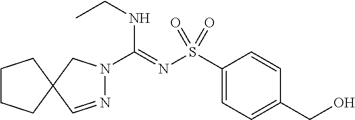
N1=CC2(CN1C(=NS(C1=CC=C(CO)C=C1)(=O)=O)NCC)CCCC2
